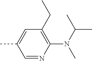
C1=NC(N(C(C)C)C)=C(CC)C=C1C
